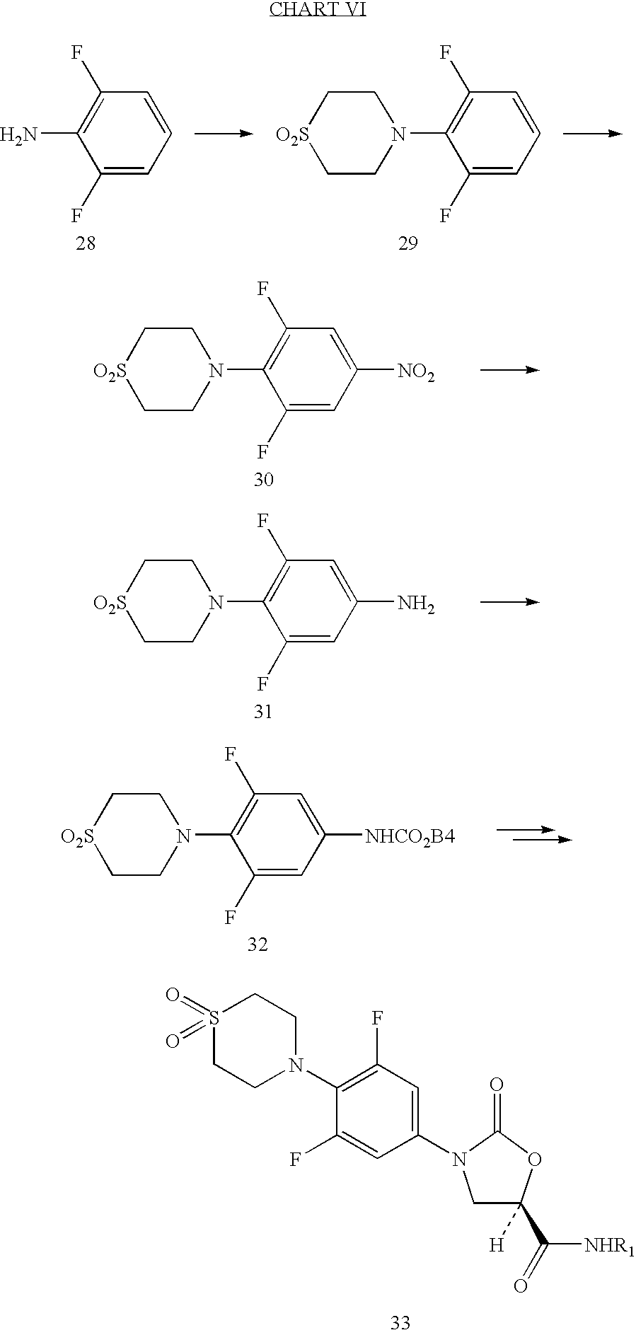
S1(=O)(=O)CCN(C2=C(F)C=C(N3CC([H])(C(=O)[NHR1])OC3=O)C=C2F)CC1.C1=C(F)C(N)=C(F)C=C1.C1=C(F)C(N2CC[O2S]CC2)=C(F)C=C1.C1=C(F)C(N2CC[O2S]CC2)=C(F)C=C1[NO2].C1=C(F)C(N2CC[O2S]CC2)=C(F)C=C1N.C1=C(F)C(N2CC[O2S]CC2)=C(F)C=C1[NHCO2B4]
